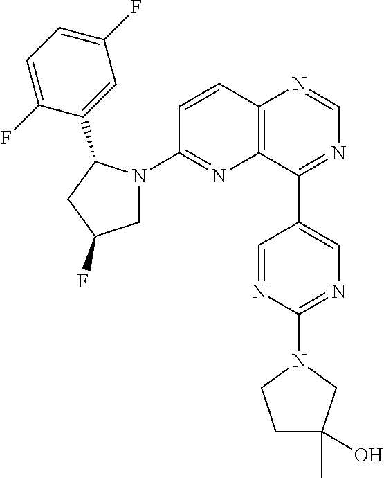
C12=C(C(C3=CN=C(N4CC(C)(O)CC4)N=C3)=NC=N1)N=C(N1CC(F)CC1C1=CC(F)=CC=C1F)C=C2
